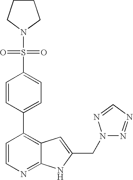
C1CCN(S(C2=CC=C(C3=C4C(=NC=C3)NC(CN3N=NC=N3)=C4)C=C2)(=O)=O)C1
